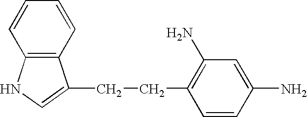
C(CC1=C(N)C=C(N)C=C1)C1=CNC2=C1C=CC=C2
